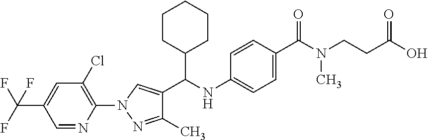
C1=NC(N2C=C(C(NC3=CC=C(C(=O)N(CCC(O)=O)C)C=C3)C3CCCCC3)C(C)=N2)=C(Cl)C=C1C(F)(F)F
